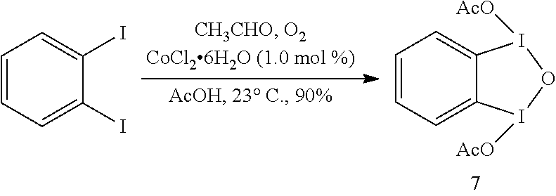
C1=CC=C(I)C(I)=C1.C1=CC=C2C(=C1)I([AcO])OI2[AcO]
